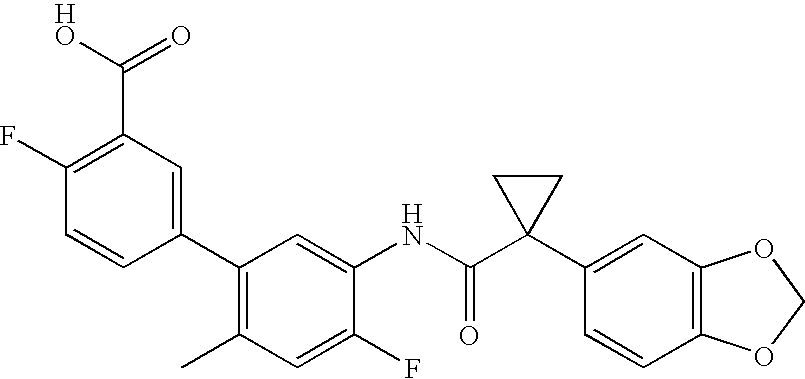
C1(C2=CC(C(O)=O)=C(F)C=C2)=C(C)C=C(F)C(NC(C2(C3=CC4=C(C=C3)OCO4)CC2)=O)=C1
